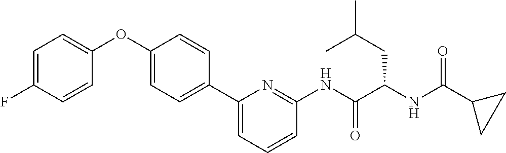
C1=C(F)C=CC(OC2=CC=C(C3=CC=CC(NC(C(NC(=O)C4CC4)CC(C)C)=O)=N3)C=C2)=C1
